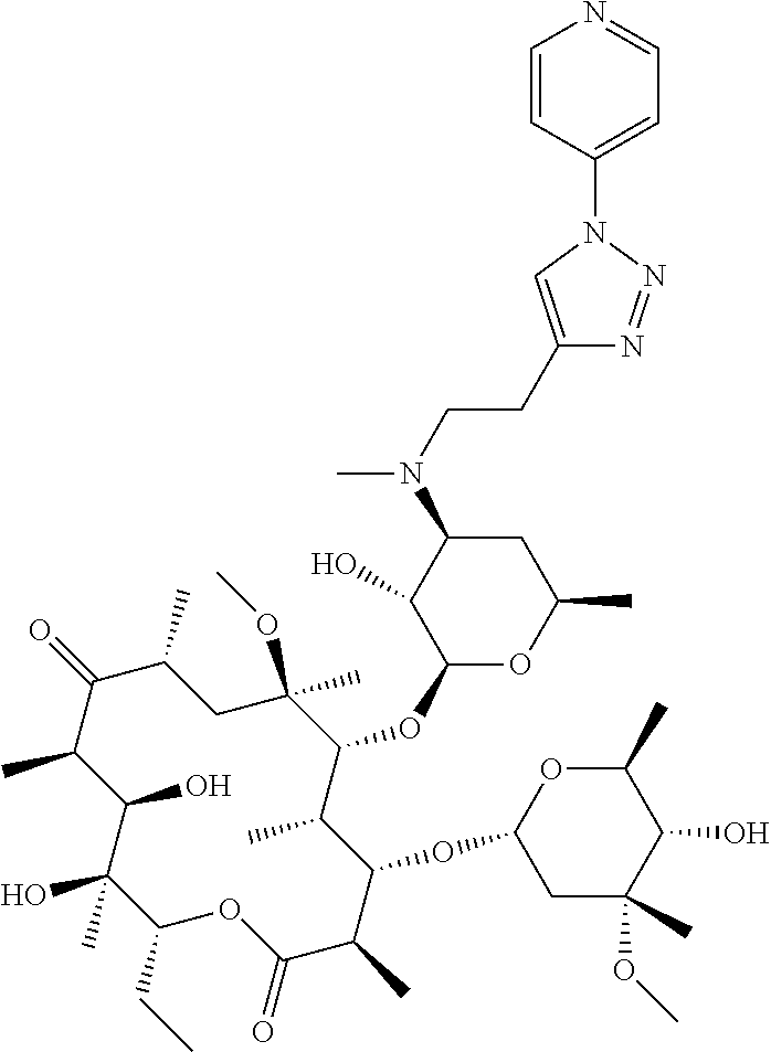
C1(CC)C(C)(O)C(O)C(C)C(=O)C(C)CC(OC)(C)C(OC2OC(C)CC(N(C)CCC3=CN(C4=CC=NC=C4)N=N3)C2O)C(C)C(OC2CC(C)(OC)C(O)C(C)O2)C(C)C(=O)O1
